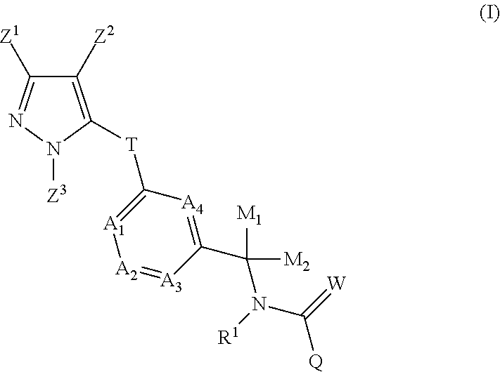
C1([Z2])=C([T]C2=[A1][A2]=[A3]C(C(N(C(=[W])[Q])[R1])([M1])[M2])=[A4]2)N([Z3])N=C1[Z1]
